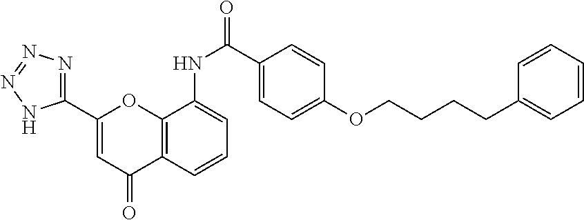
C12=C(C=CC=C1NC(=O)C1=CC=C(OCCCCC3=CC=CC=C3)C=C1)C(=O)C=C(C1=NN=NN1)O2
